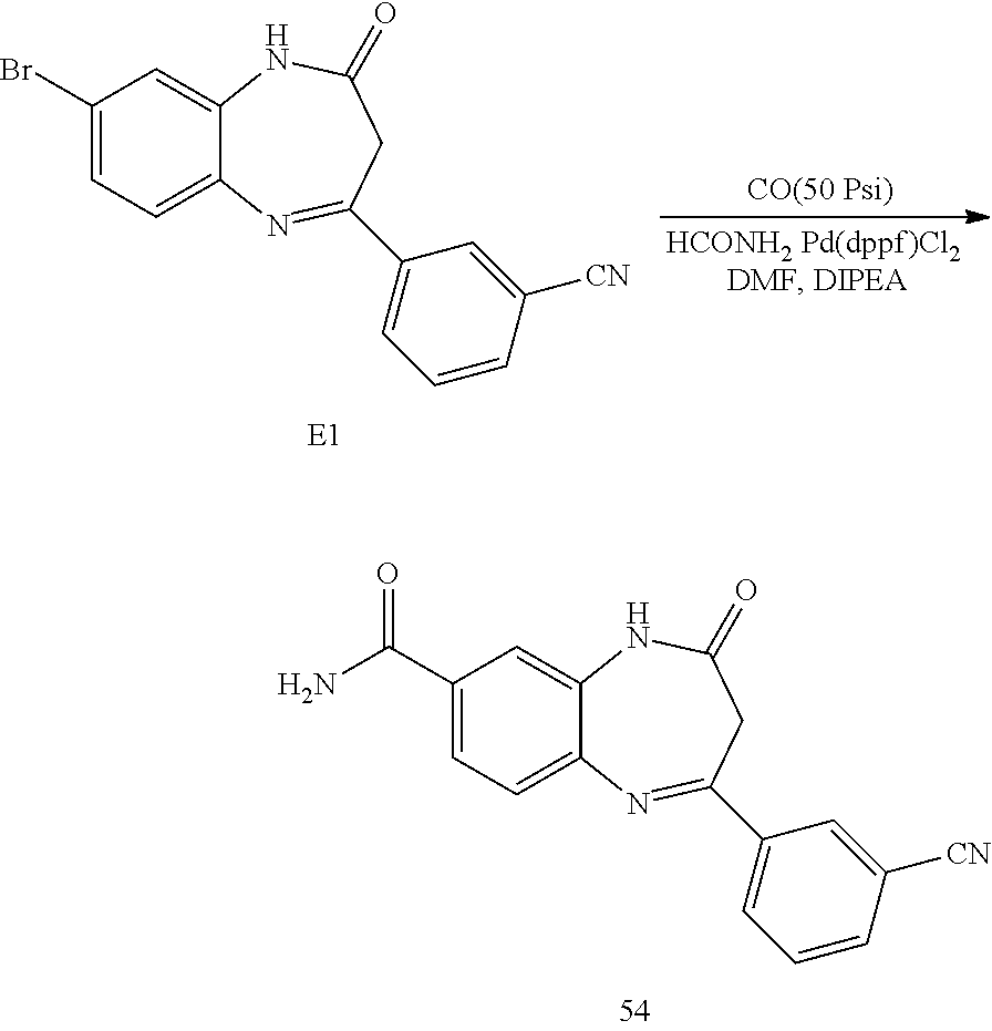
C1(C(N)=O)=CC=C2C(=C1)NC(=O)CC(C1=CC=CC([CN])=C1)=N2.C1(Br)=CC=C2C(=C1)NC(=O)CC(C1=CC=CC([CN])=C1)=N2
